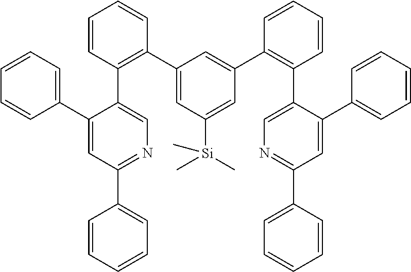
C1=CC=CC=C1C1=NC=C(C2=C(C3=CC([Si](C)(C)C)=CC(C4=C(C5=CN=C(C6=CC=CC=C6)C=C5C5=CC=CC=C5)C=CC=C4)=C3)C=CC=C2)C(C2=CC=CC=C2)=C1
